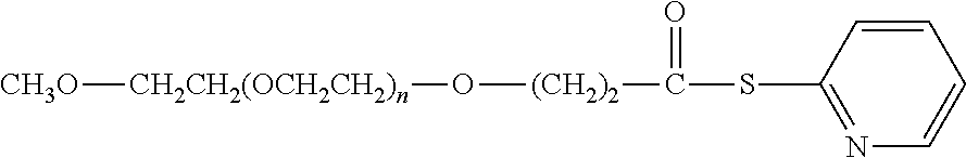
C1=CC(SC(=O)[(CH2)2]O[CH2CH2(OCH2CH2)n][CH3O])=NC=C1
